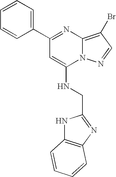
C1(C2=NC3=C(Br)C=NN3C(NCC3=NC4=C(N3)C=CC=C4)=C2)=CC=CC=C1
